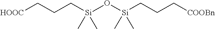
O([Si](CCC[HOOC])(C)C)[Si](CCC[COOBn])(C)C
